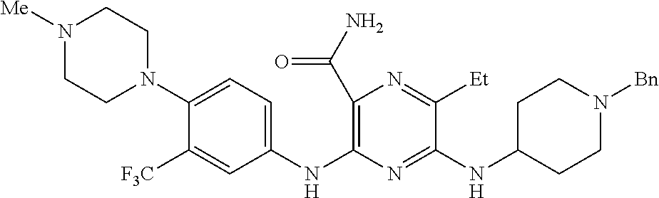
C1(C(N)=O)=C(NC2=CC=C(N3CCN([Me])CC3)C([F3C])=C2)N=C(NC2CCN([Bn])CC2)C([Et])=N1
